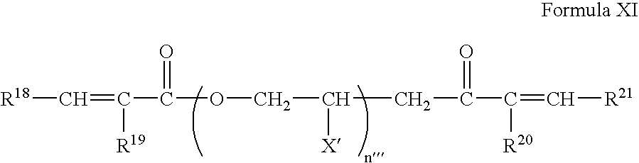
[R18]C=C(C(OCC(CC(=O)C(=C[R21])[R20])[X])=O)[R19]
